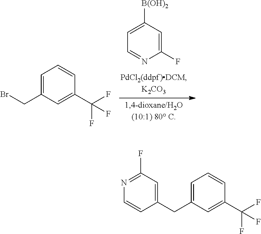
C1=C([B(OH)2])C=C(F)N=C1.BrCC1=CC=CC(C(F)(F)F)=C1.N1=C(F)C=C(CC2=CC=CC(C(F)(F)F)=C2)C=C1
